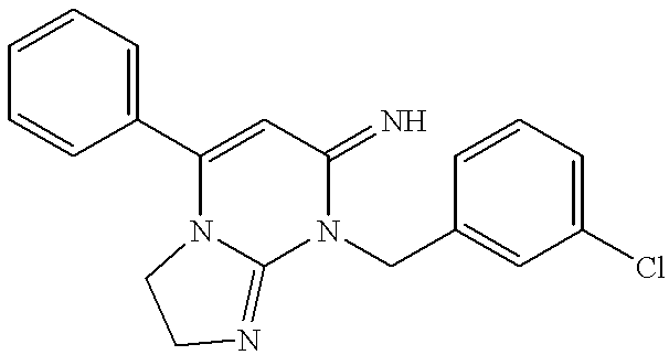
C1=CC=CC(C2=CC(=N)N(CC3=CC(Cl)=CC=C3)C3=NCCN23)=C1
